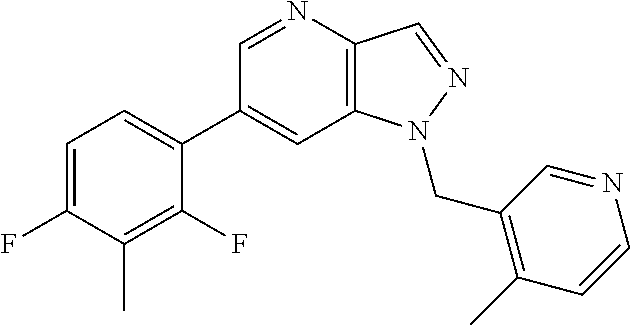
C1(C2=CC=C(F)C(C)=C2F)=CC2=C(C=NN2CC2=C(C)C=CN=C2)N=C1
